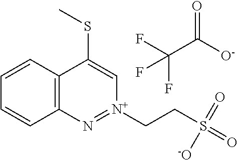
C12=C(C=CC=C1)C(SC)=C[N+](CCS(=O)(=O)[-O])=N2.FC(F)(C([O-])=O)F
